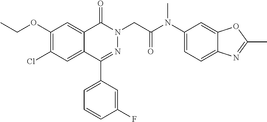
C(C)OC1=C(Cl)C=C2C(=C1)C(=O)N(CC(N(C1=CC=C3C(=C1)OC(C)=N3)C)=O)N=C2C1=CC=CC(F)=C1
